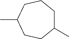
C1(C)CCCC(C)CC1
